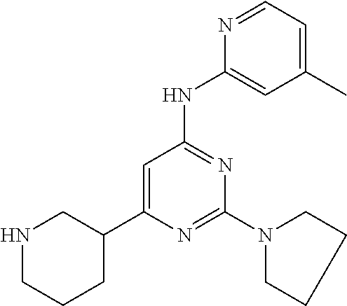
N1=CC=C(C)C=C1NC1=NC(N2CCCC2)=NC(C2CNCCC2)=C1
